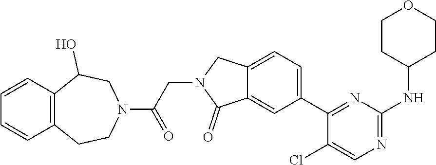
C12=CC=C(C3=NC(NC4CCOCC4)=NC=C3Cl)C=C1C(=O)N(CC(N1CC(O)C3=C(CC1)C=CC=C3)=O)C2
